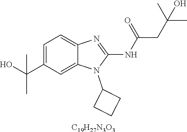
C1=C(C(O)(C)C)C=C2C(=C1)N=C(NC(CC(C)(C)O)=O)N2C1CCC1.[C19H27N3O3]
